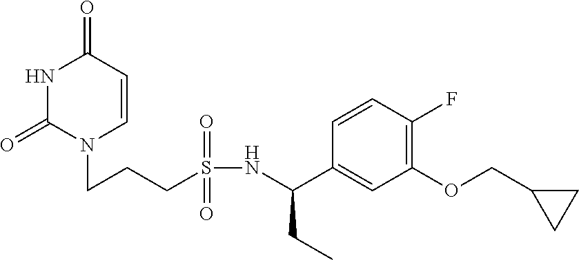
N1C(=O)N(CCCS(NC(C2=CC(OCC3CC3)=C(F)C=C2)CC)(=O)=O)C=CC1=O
